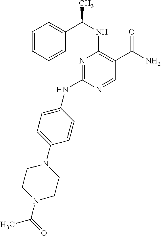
N1=C(NC2=CC=C(N3CCN(C(C)=O)CC3)C=C2)N=CC(C(N)=O)=C1NC(C1=CC=CC=C1)C
